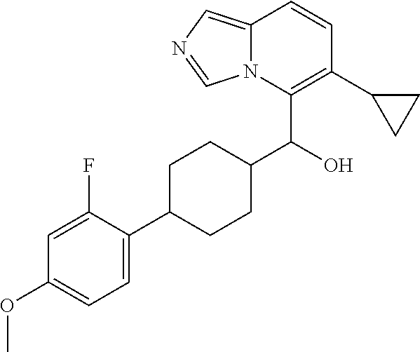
C1=C(F)C(C2CCC(C(O)C3=C(C4CC4)C=CC4=CN=CN34)CC2)=CC=C1OC
